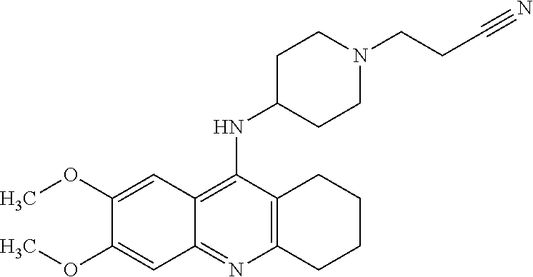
C1(OC)=CC2=C(NC3CCN(CCC#N)CC3)C3=C(N=C2C=C1OC)CCCC3
